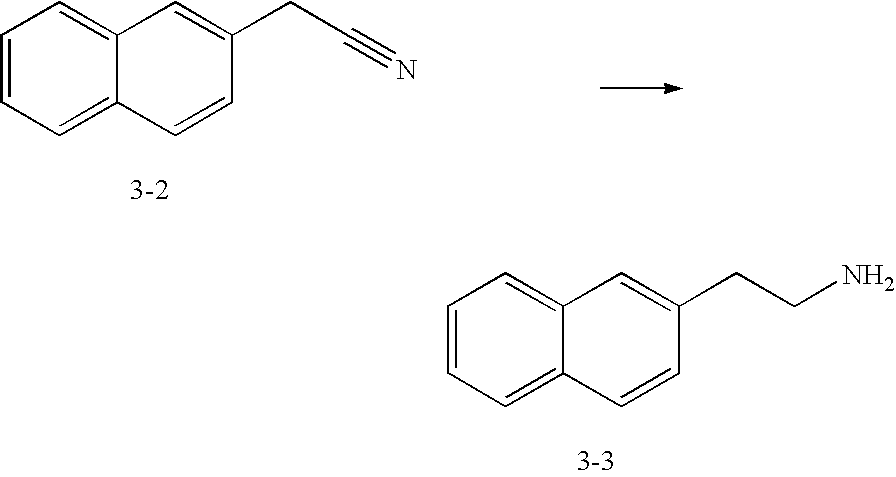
C1=CC=C2C(=C1)C=C(CC#N)C=C2.C1=CC=C2C(=C1)C=C(CCN)C=C2
